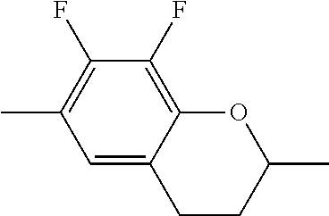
C1(F)=C2C(=CC(C)=C1F)CCC(C)O2
